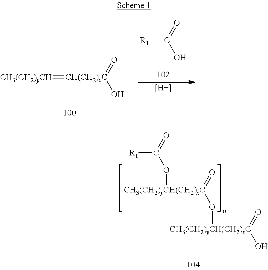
[R1]C(=O)O.[H].[CH(CH2)xC](=[CH3(CH2)yCH])(=O)O.[CH3(CH2)yCH(CH2)xC](=O)(O[CH3(CH2)yCH(CH2)xC](=O)O)OC(=O)[R1]
